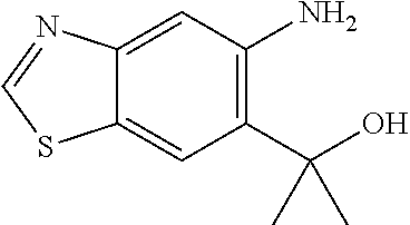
C12=CC(N)=C(C(O)(C)C)C=C1SC=N2
